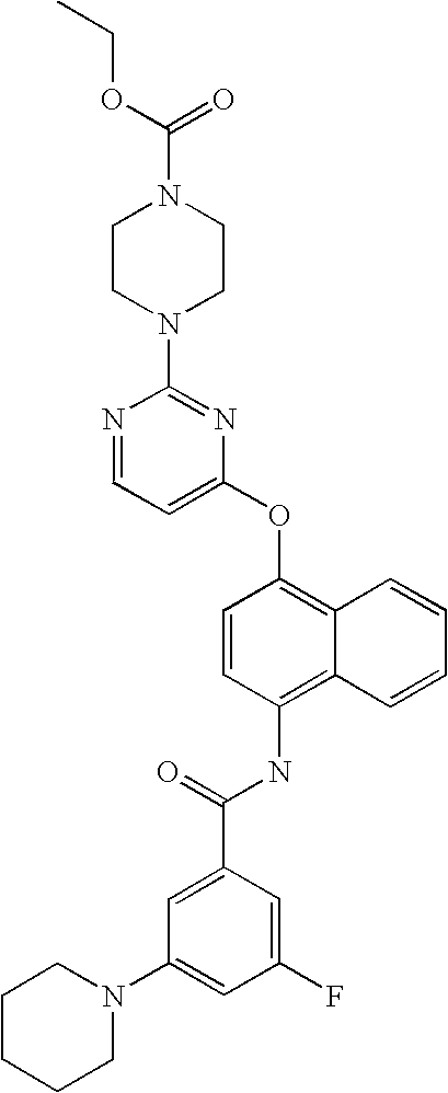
N1=CC=C(OC2=C3C(=C(NC(C4=CC(N5CCCCC5)=CC(F)=C4)=O)C=C2)C=CC=C3)N=C1N1CCN(C(OCC)=O)CC1
